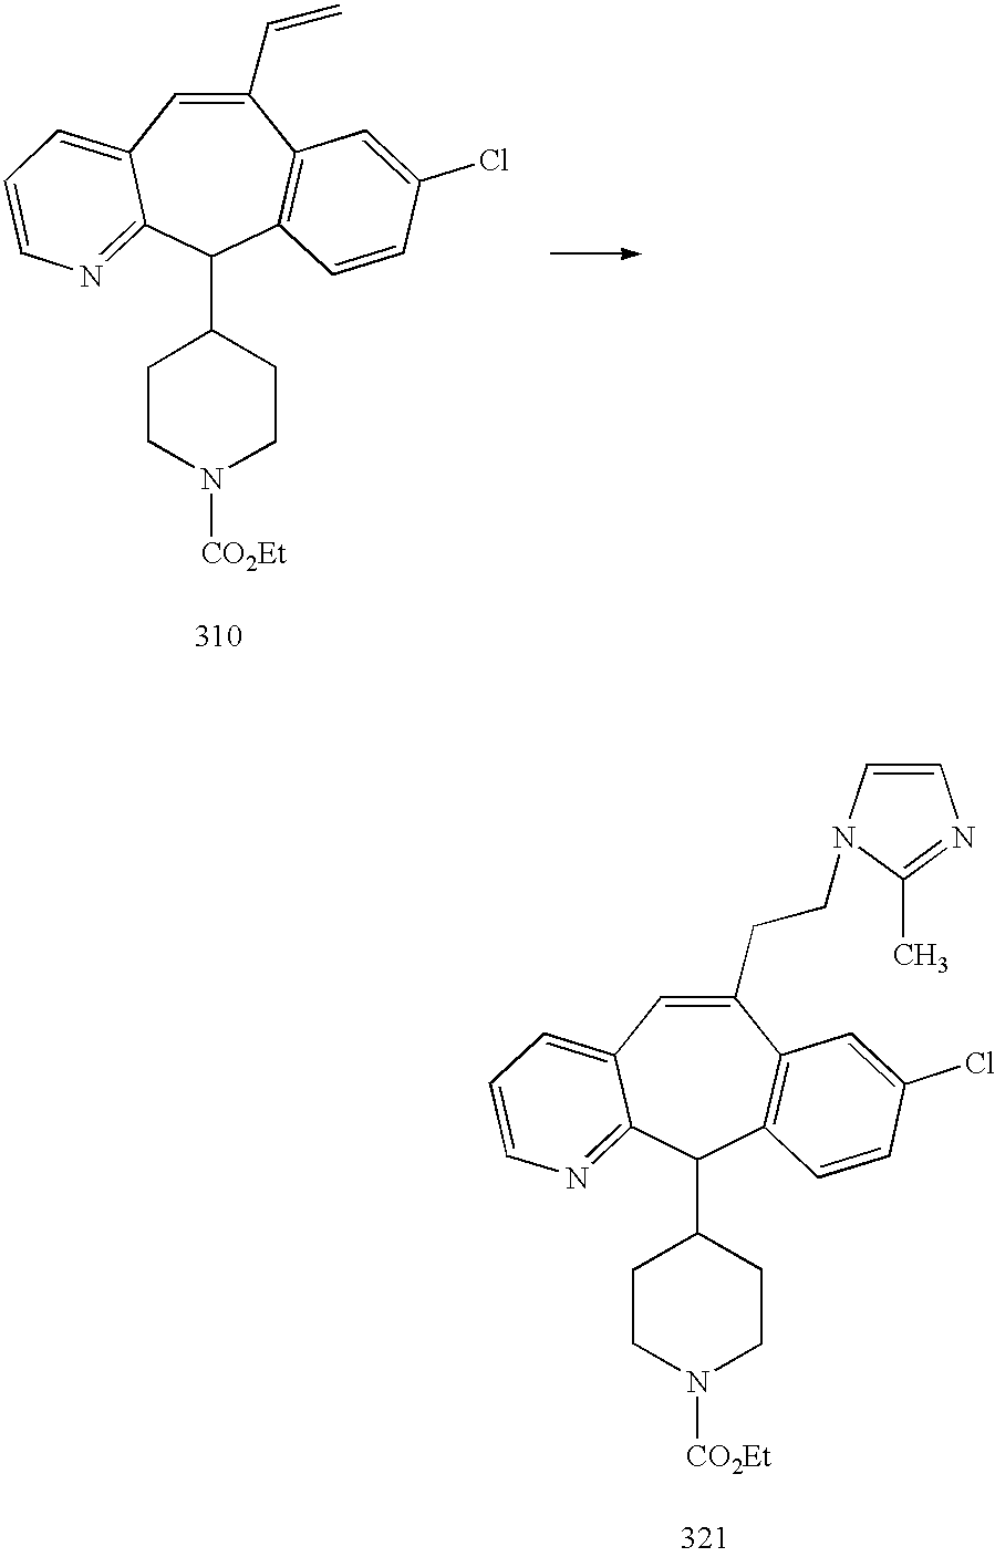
C1(C=C)=CC2=CC=CN=C2C(C2CCN([CO2Et])CC2)C2=C1C=C(Cl)C=C2.C1(CCN2C=CN=C2C)=CC2=CC=CN=C2C(C2CCN([CO2Et])CC2)C2=C1C=C(Cl)C=C2
